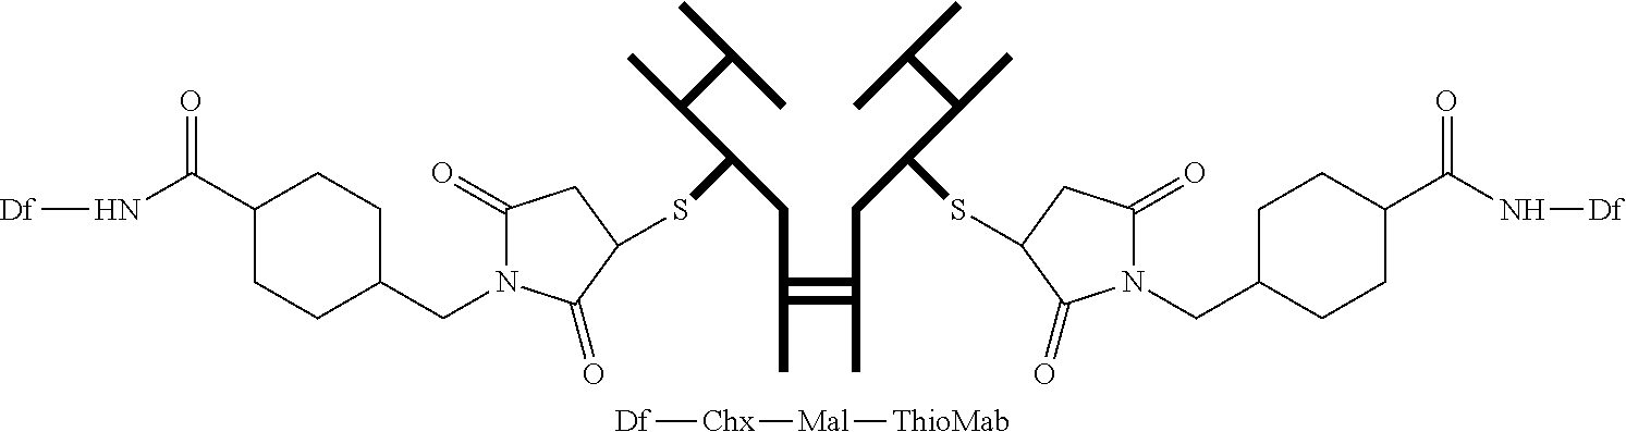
C1(C(N[Df])=O)CCC(CN2C(=O)CC(SC(C(C(C)C)C)CC3C(CC(C(C(C)C)C)SC4C(=O)N(CC5CCC(C(N[Df])=O)CC5)C(=O)C4)C(C)C3C)C2=O)CC1.[Df][Chx][Mal][ThioMab]
